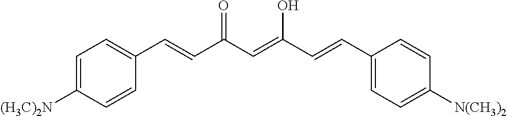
C(=CC(=O)C=CC1=CC=C([(H3C)2N])C=C1)(C=CC1=CC=C([N(CH3)2])C=C1)O
